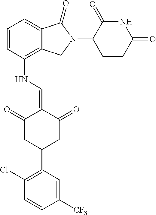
C12=C(NC=C3C(=O)CC(C4=C(Cl)C=CC([CF3])=C4)CC3=O)C=CC=C1C(=O)N(C1C(=O)NC(=O)CC1)C2
